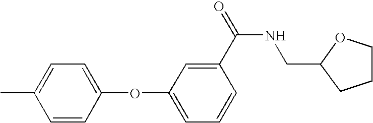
CC1=CC=C(OC2=CC=CC(C(=O)NCC3CCCO3)=C2)C=C1
